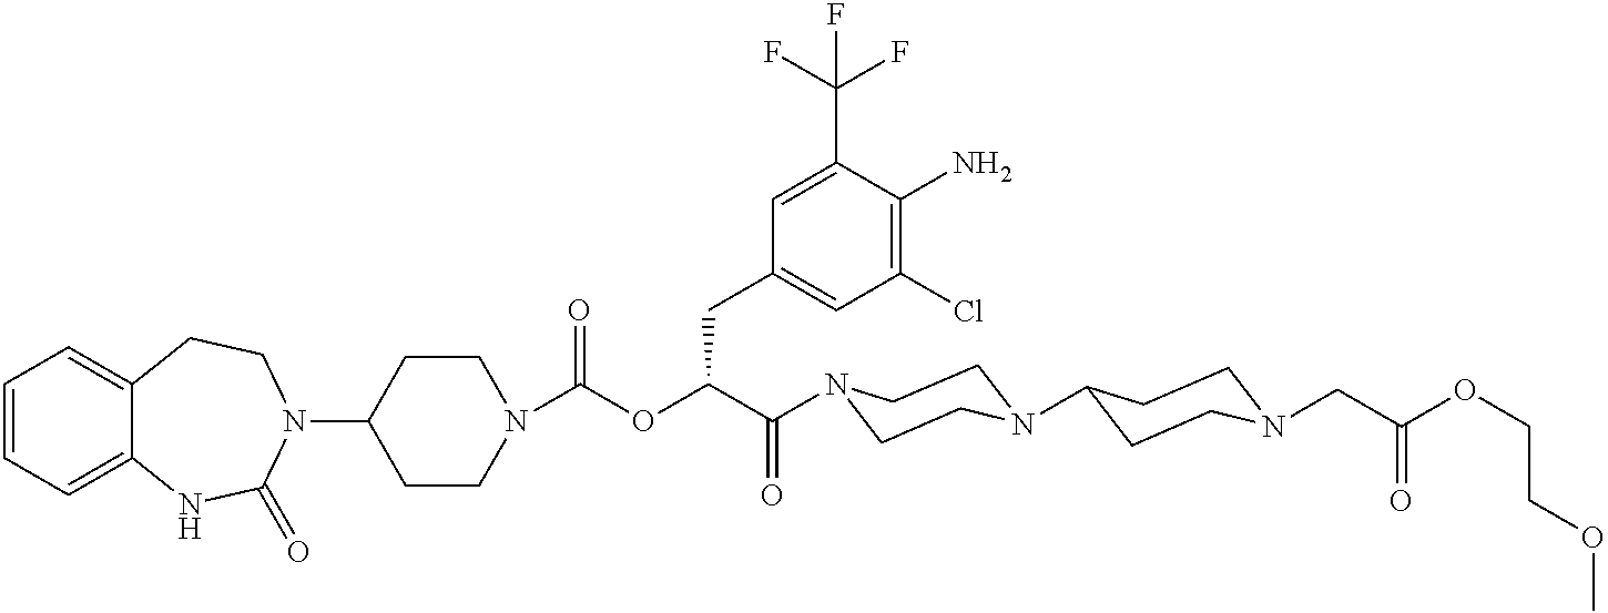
C1(N2CCC3=CC=CC=C3NC2=O)CCN(C(OC(C(=O)N2CCN(C3CCN(CC(OCCOC)=O)CC3)CC2)CC2=CC(Cl)=C(N)C(C(F)(F)F)=C2)=O)CC1
